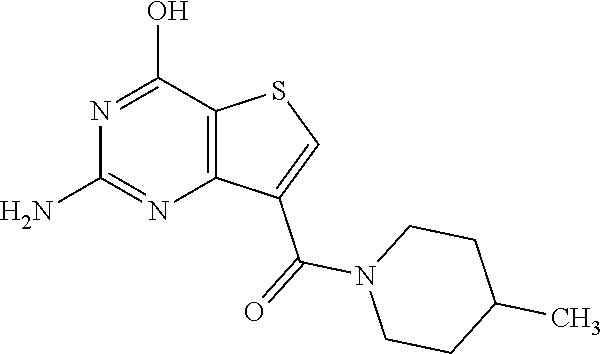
C12=C(C(O)=NC(N)=N1)SC=C2C(=O)N1CCC(C)CC1
